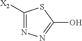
N1=C([X2])SC(O)=N1
